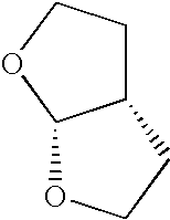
C1C2C(OC1)OCC2
